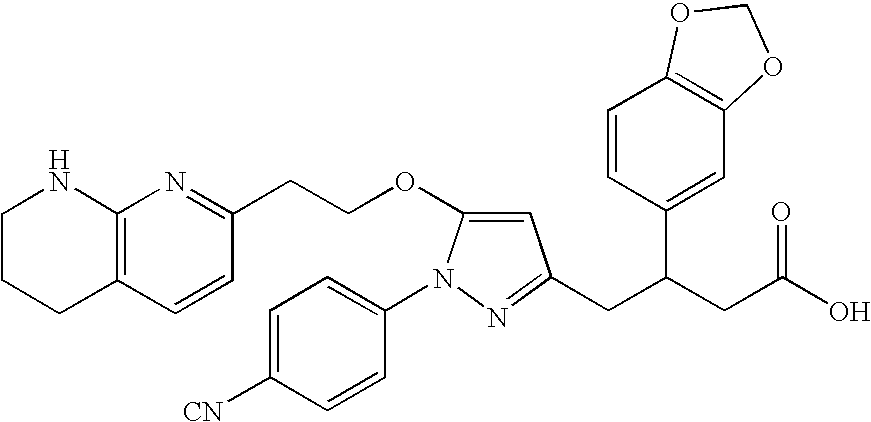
C1CCC2=C(N1)N=C(CCOC1=CC(CC(CC(O)=O)C3=CC4=C(C=C3)OCO4)=NN1C1=CC=C([CN])C=C1)C=C2
